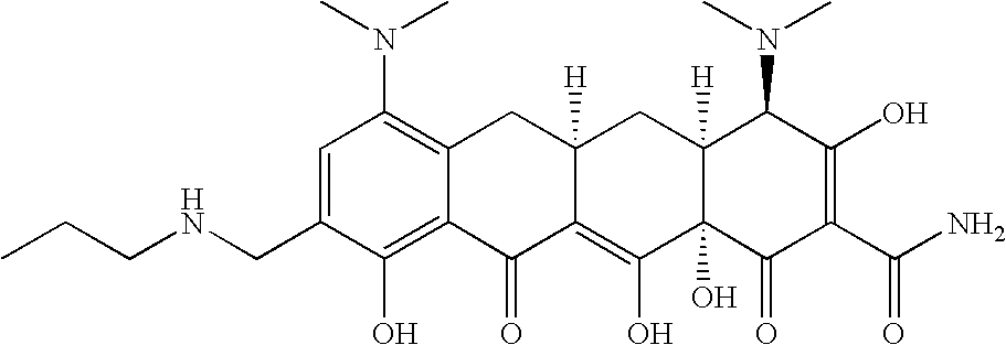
C1(CNCCC)=CC(N(C)C)=C2C(=C1O)C(=O)C1=C(O)C3(O)C([H])(CC1([H])C2)C(N(C)C)C(O)=C(C(N)=O)C3=O
